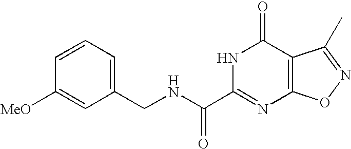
C1(CNC(C2=NC3=C(C(=O)N2)C(C)=NO3)=O)=CC=CC([MeO])=C1
